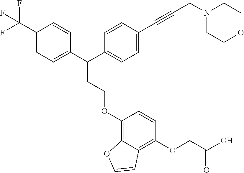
C1(C(F)(F)F)=CC=C(C(C2=CC=C(C#CCN3CCOCC3)C=C2)=CCOC2=C3C(=C(OCC(O)=O)C=C2)C=CO3)C=C1
